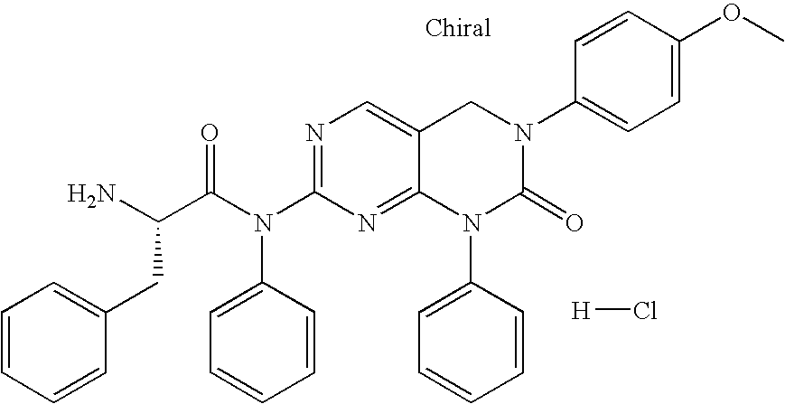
N1=C(N(C2=CC=CC=C2)C(=O)C(N)CC2=CC=CC=C2)N=C2C(=C1)CN(C1=CC=C(OC)C=C1)C(=O)N2C1=CC=CC=C1.[H]Cl
